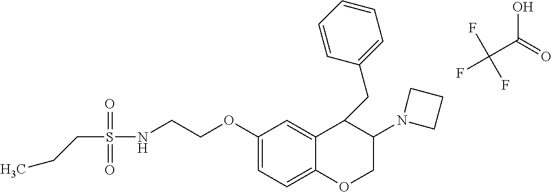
C1(OCCNS(CCC)(=O)=O)=CC=C2C(=C1)C(CC1=CC=CC=C1)C(N1CCC1)CO2.C(C(O)=O)(F)(F)F
